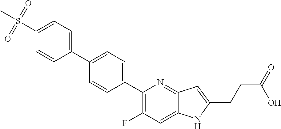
C1(C2=CC=C(C3=CC=C(S(C)(=O)=O)C=C3)C=C2)=C(F)C=C2C(=N1)C=C(CCC(=O)O)N2
